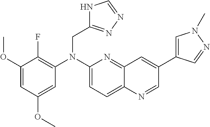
C1=C(OC)C=C(OC)C(F)=C1N(C1=CC=C2C(=N1)C=C(C1=CN(C)N=C1)C=N2)CC1=NN=CN1
